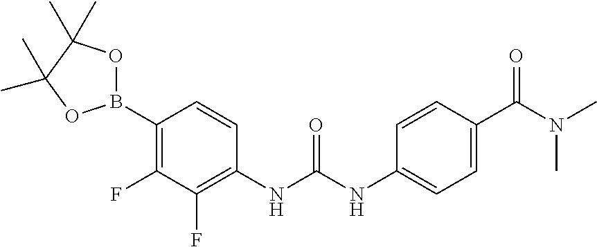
C1(B2OC(C)(C)C(C)(C)O2)=C(F)C(F)=C(NC(NC2=CC=C(C(N(C)C)=O)C=C2)=O)C=C1
